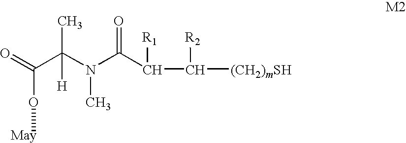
O(C(=O)C(N(C(C([R1])C([(CH2)mSH])[R2])=O)C)(C)[H])[May]
